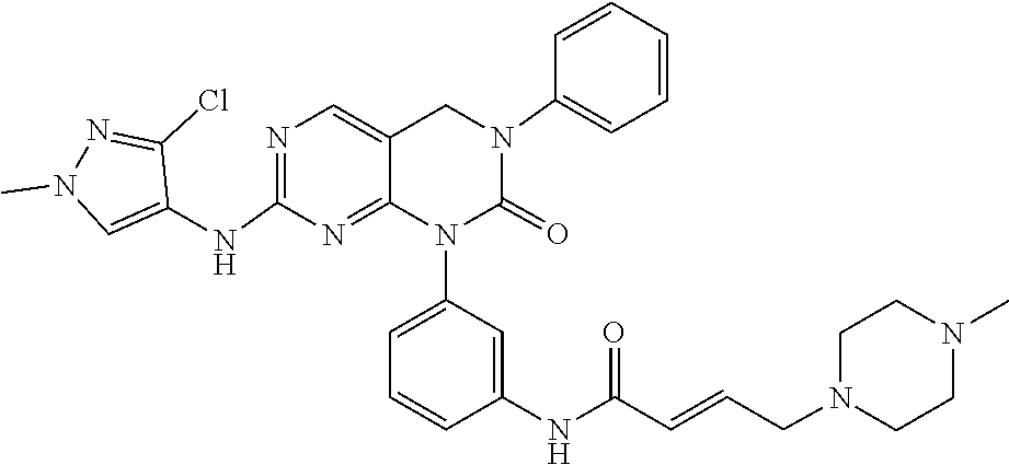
N1(C)CCN(CC=CC(NC2=CC(N3C(=O)N(C4=CC=CC=C4)CC4=CN=C(NC5=CN(C)N=C5Cl)N=C34)=CC=C2)=O)CC1
